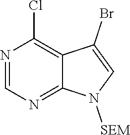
N1=CN=C2C(=C1Cl)C(Br)=CN2[SEM]
